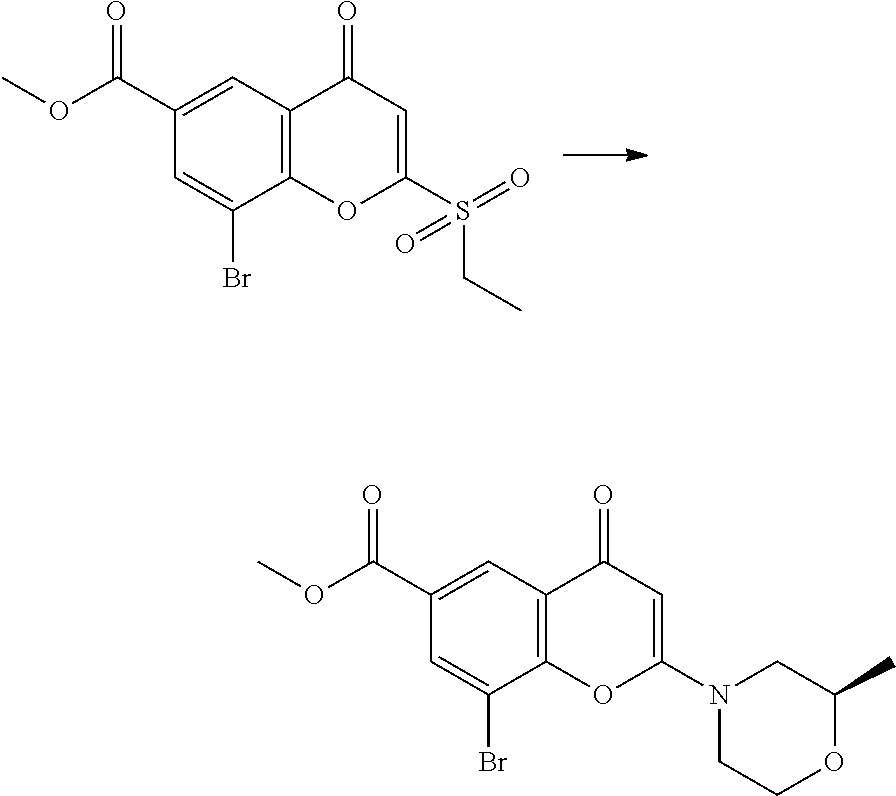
C12=C(C=C(C(OC)=O)C=C1Br)C(=O)C=C(S(=O)(CC)=O)O2.C12=C(C=C(C(OC)=O)C=C1Br)C(=O)C=C(N1CCOC(C)C1)O2
